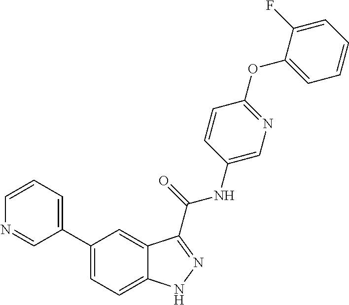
C1=CN=CC(C2=CC=C3C(=C2)C(C(NC2=CN=C(OC4=CC=CC=C4F)C=C2)=O)=NN3)=C1
